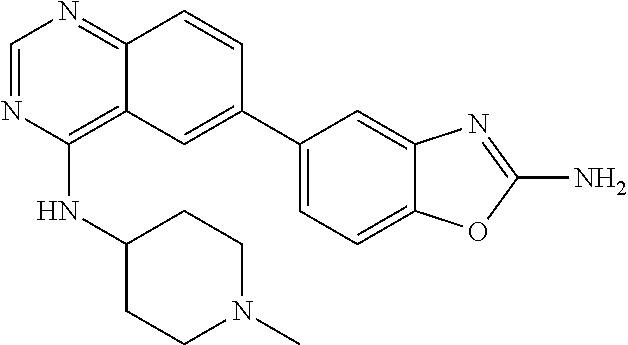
C1(C2=CC3=C(NC4CCN(C)CC4)N=CN=C3C=C2)=CC=C2C(=C1)N=C(N)O2
